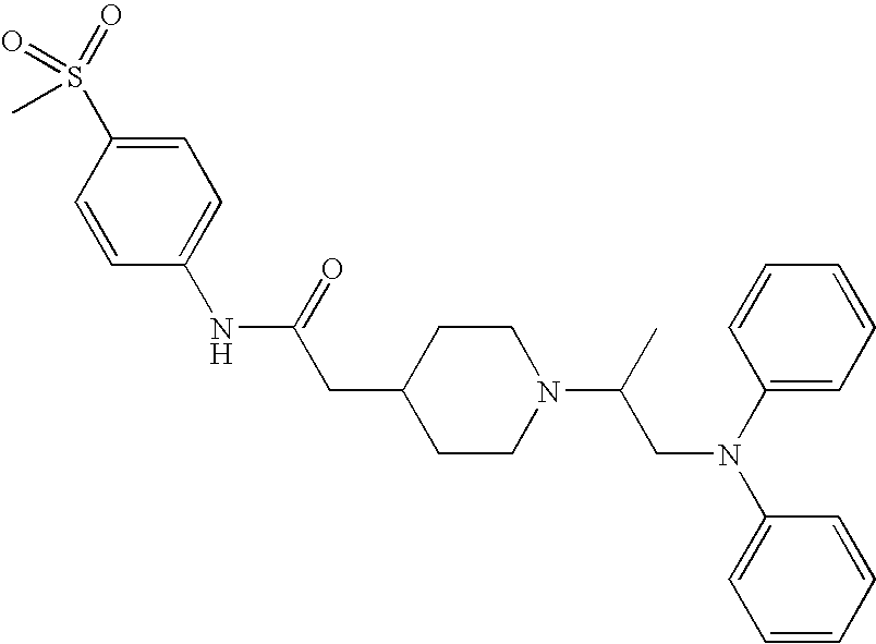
C1=CC(S(=O)(=O)C)=CC=C1NC(=O)CC1CCN(C(CN(C2=CC=CC=C2)C2=CC=CC=C2)C)CC1
